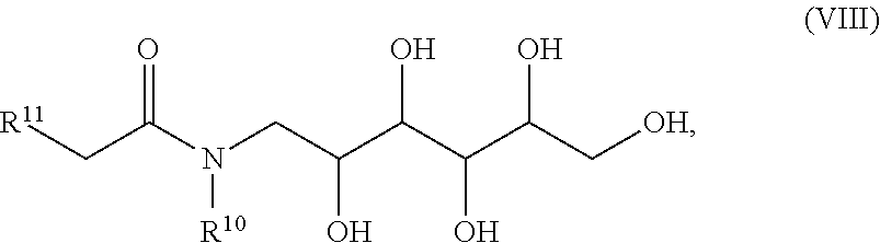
[R11]CC(N(CC(C(C(C(C[OH])O)O)O)O)[R10])=O
